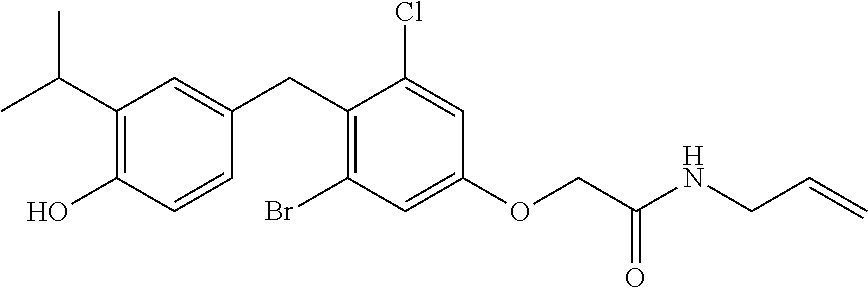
C1(CC2=CC(C(C)C)=C(O)C=C2)=C(Br)C=C(OCC(NCC=C)=O)C=C1Cl
